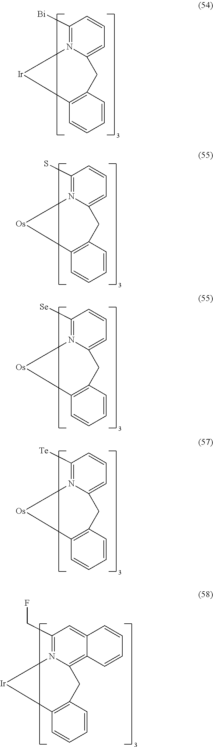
C1([Bi])=N2C(=CC=C1)CC1=C(C=CC=C1)[Ir]2.C1(S)=N2C(=CC=C1)CC1=C(C=CC=C1)[Os]2.C1([Se])=N2C(=CC=C1)CC1=C(C=CC=C1)[Os]2.C1([Te])=N2C(=CC=C1)CC1=C(C=CC=C1)[Os]2.C1(CF)=N2C(=C3C(=C1)C=CC=C3)CC1=C(C=CC=C1)[Ir]2
